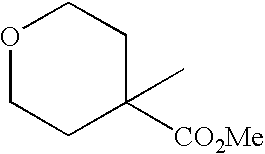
O1CCC(C)([CO2Me])CC1
